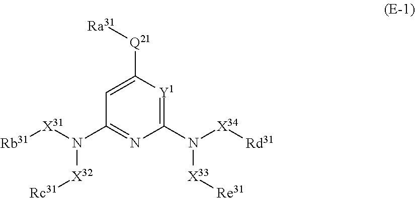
C1(N([X34][Rd31])[X33][Re31])=[Y1]C([Q21][Ra31])=CC(N([X31][Rb31])[X32][Rc31])=N1
